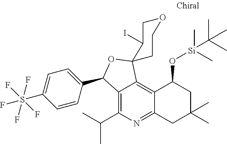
C12=C(C(C)C)N=C3C(=C1C1(OC2C2=CC=C(S(F)(F)(F)(F)F)C=C2)C(I)COCC1)C(O[Si](C)(C(C)(C)C)C)CC(C)(C)C3
